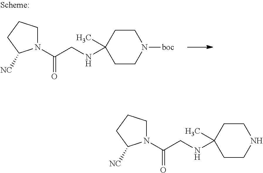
N1(C(CNC2(C)CCN([boc])CC2)=O)CCCC1[NC].N1(C(CNC2(C)CCNCC2)=O)CCCC1[NC]
